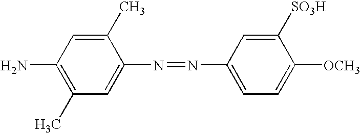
C1(C)=CC(N)=C(C)C=C1N=NC1=CC=C([OCH3])C([SO3H])=C1
